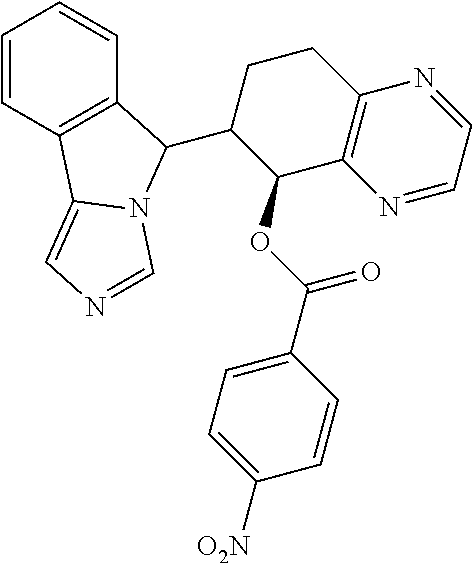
C1=CC2=C(C=C1)C(C1C(OC(=O)C3=CC=C([O2N])C=C3)C3=C(CC1)N=CC=N3)N1C2=CN=C1
